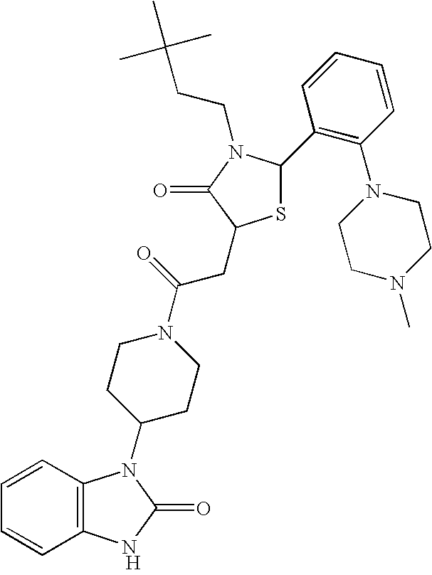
[H].C12=C(C=CC=C1)N(C1CCN(C(=O)CC3SC(C4=C(N5CCN(C)CC5)C=CC=C4)N(CCC(C)(C)C)C3=O)CC1)C(=O)N2
